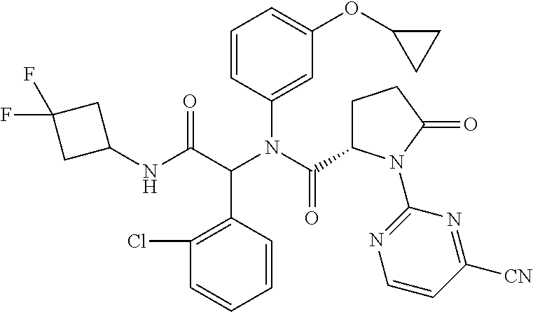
C1=CC(N(C(C2CCC(=O)N2C2=NC=CC([CN])=N2)=O)C(C(NC2CC(F)(F)C2)=O)C2=C(Cl)C=CC=C2)=CC(OC2CC2)=C1
